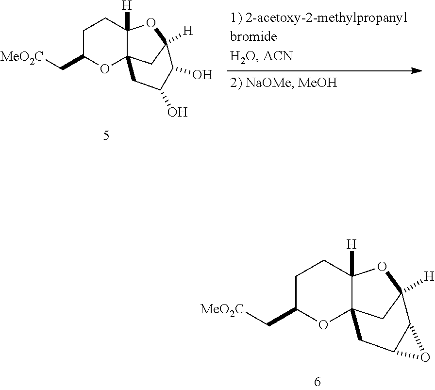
C1C(C[MeO2C])OC23C([H])(C1)OC([H])(C2)C(O)C(O)C3.C1C(C[MeO2C])OC23C([H])(C1)OC([H])(C2)C1C(C3)O1
